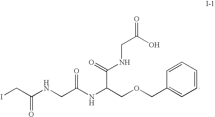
C1=CC(COCC(NC(CNC(CI)=O)=O)C(=O)NCC(O)=O)=CC=C1
